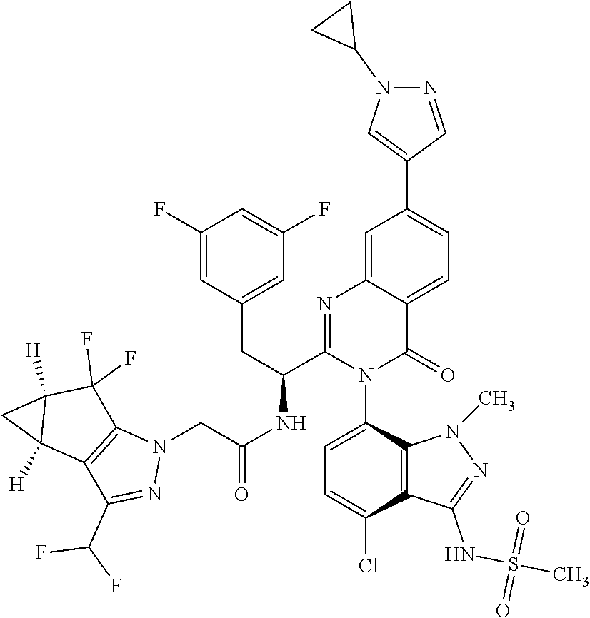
C1=C(N2C(=O)C3=CC=C(C4=CN(C5CC5)N=C4)C=C3N=C2C(NC(CN2C3=C(C(C(F)F)=N2)C2([H])C([H])(C3(F)F)C2)=O)CC2=CC(F)=CC(F)=C2)C2=C(C(Cl)=C1)C(NS(C)(=O)=O)=NN2C
